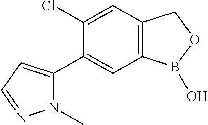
N1(C)C(C2=CC3=C(C=C2Cl)COB3O)=CC=N1
